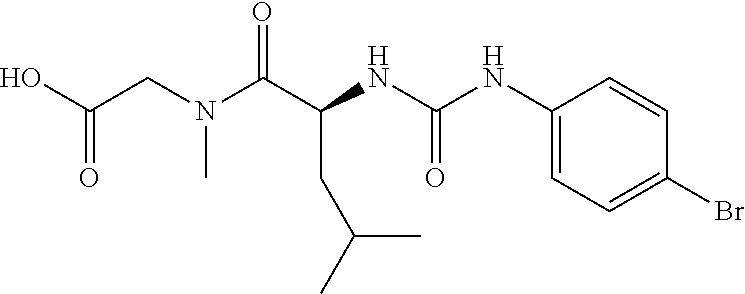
N(C(C(NC(NC1=CC=C(Br)C=C1)=O)CC(C)C)=O)(CC(=O)O)C
